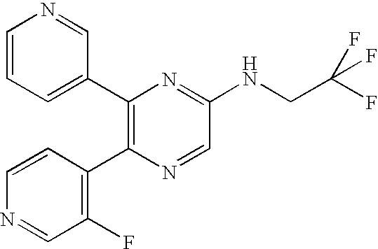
C1(C2=C(C3=C(F)C=NC=C3)N=CC(NCC(F)(F)F)=N2)=CC=CN=C1
